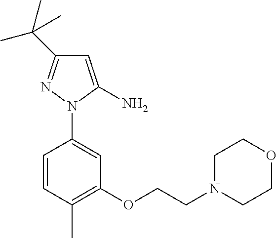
C1=CC(C)=C(OCCN2CCOCC2)C=C1N1N=C(C(C)(C)C)C=C1N
